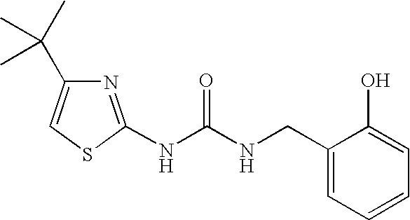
N(C(NCC1=CC=CC=C1O)=O)C1=NC(C(C)(C)C)=CS1
